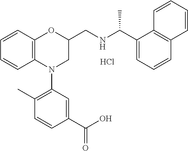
C1=CC2=C(C=C1)N(C1=C(C)C=CC(C(O)=O)=C1)CC(CNC(C1=CC=CC3=C1C=CC=C3)C)O2.Cl
